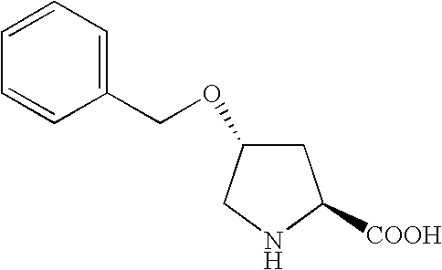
C1(COC2CC([COOH])NC2)=CC=CC=C1
